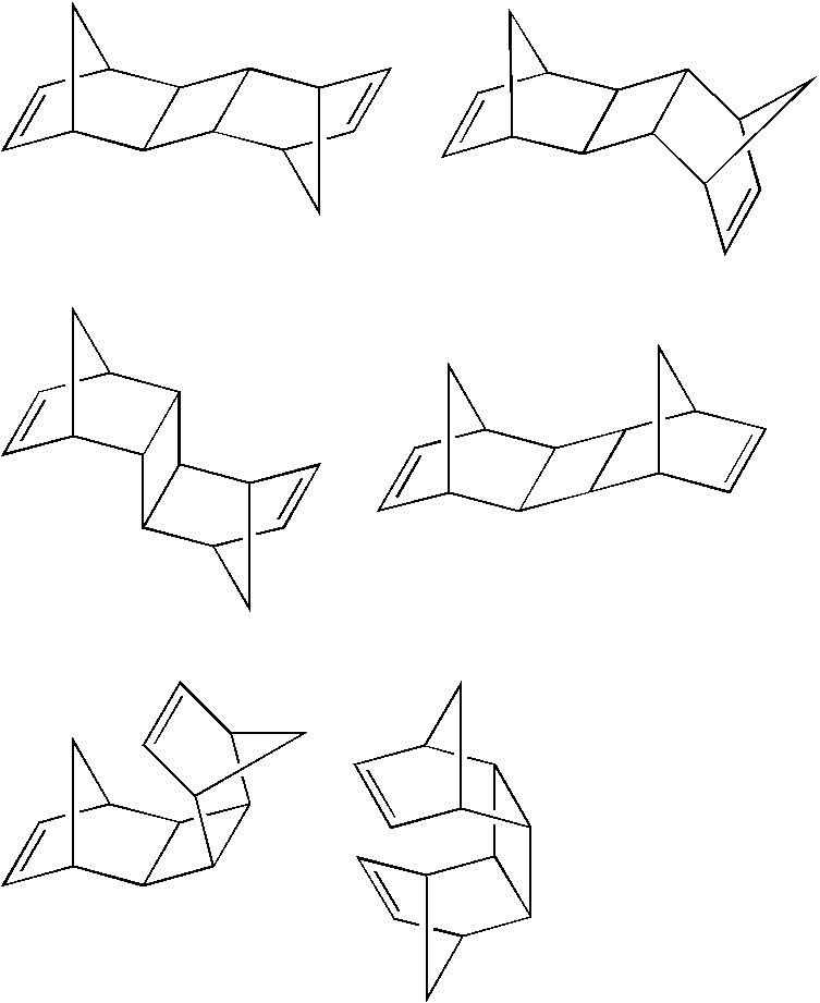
C1=CC2CC1C1C3C(C4C=CC3C4)C21.C1=CC2C3C(C1C2)C1C2C=CC(C31)C2.C1=CC2C3C(C1C2)C1C3C2C=CC1C2.C1=CC2C3C(C1C2)C1C2C=CC(C31)C2.C1=CC2C3C(C1C2)C1C2C=CC(C31)C2.C1=CC2C3C4C5C=CC(C4C3C1C2)C5
